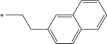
C1=C2C(=CC=C1CCC)C=CC=C2
